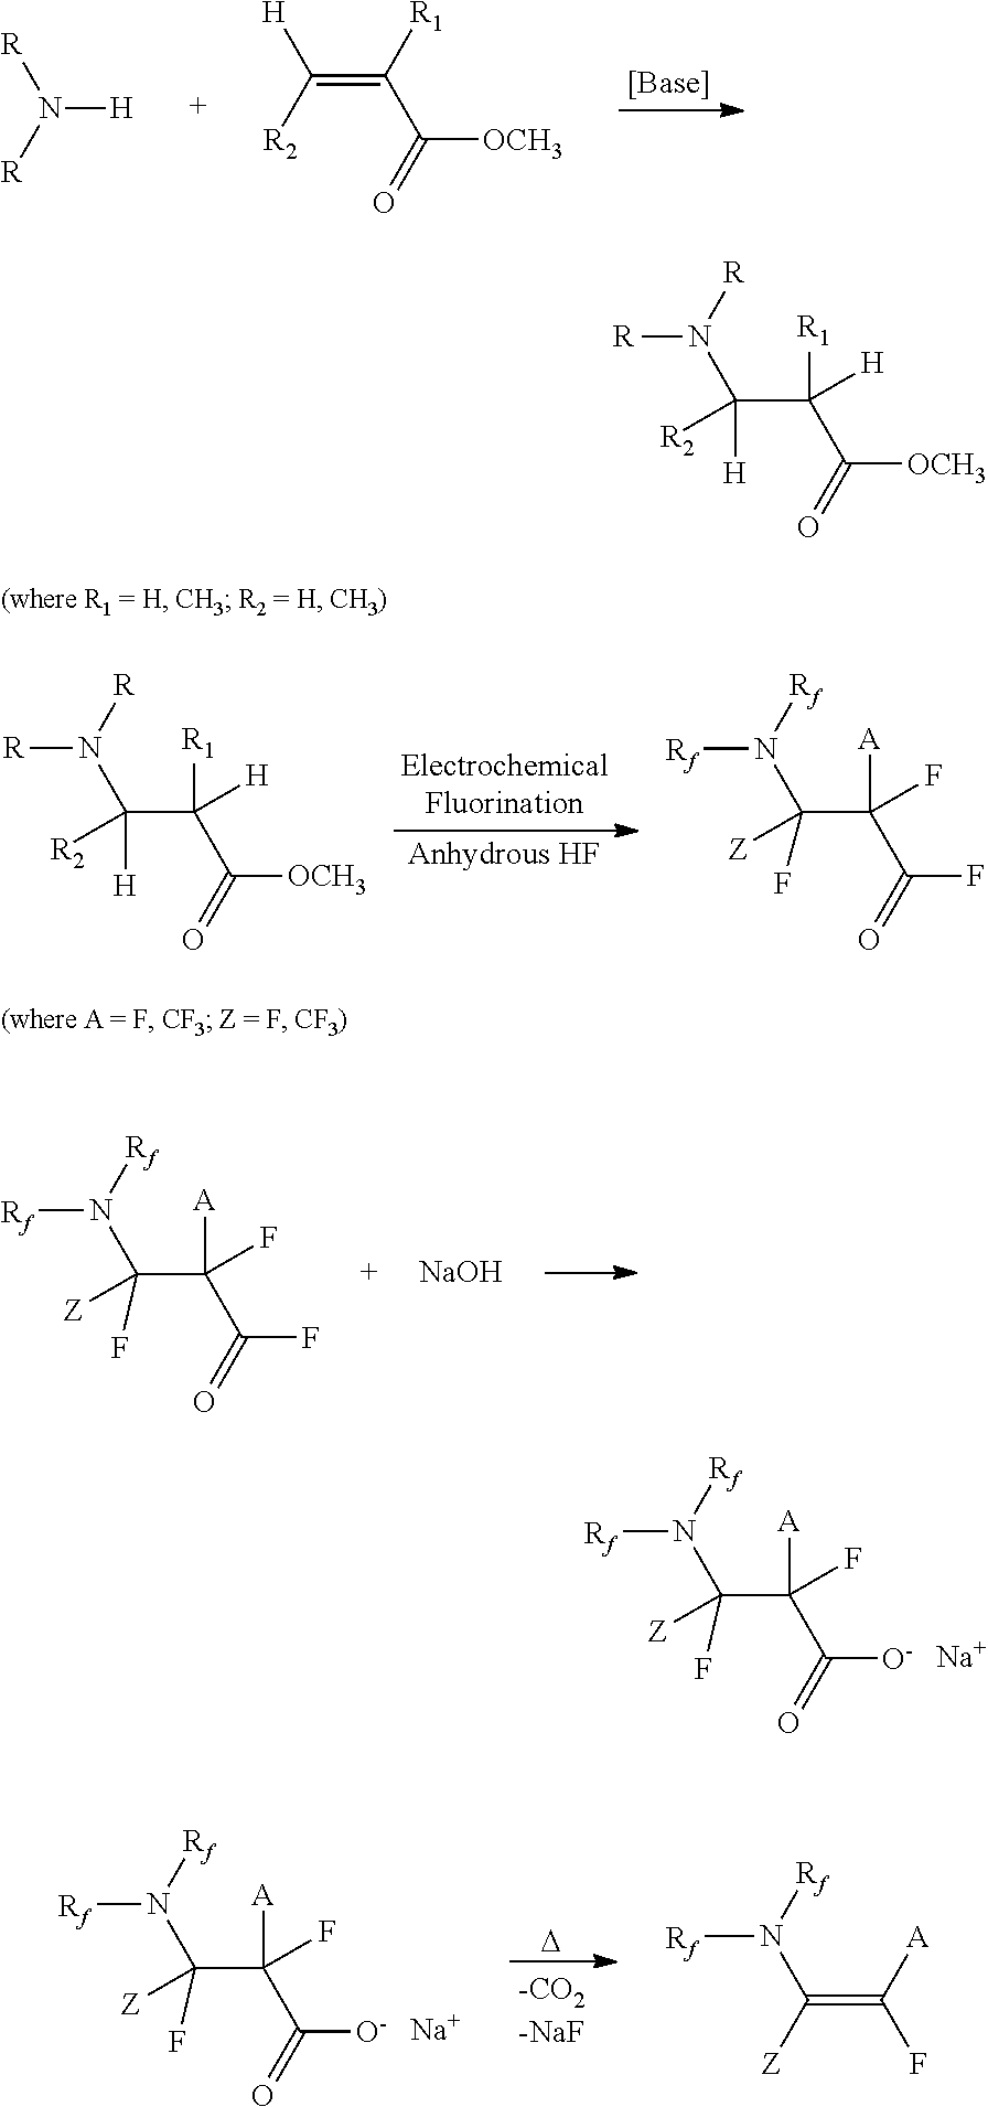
C(C([R1])(C([OCH3])=O)[H])([H])(N([R])[R])[R2].C(C([A])(C(F)=O)F)(F)(N([Rf])[Rf])[Z].C(C([A])(C([O-])=O)F)(F)(N([Rf])[Rf])[Z].[Na].[D].C(C([A])(C([O-])=O)F)(F)(N([Rf])[Rf])[Z].[Na].C(=C([A])F)([Z])N([Rf])[Rf].[H]N([R])[R].C(=C([R1])C([OCH3])=O)([R2])[H].C(C([A])(C(F)=O)F)(F)(N([Rf])[Rf])[Z].[NaOH].C(C([R1])(C([OCH3])=O)[H])([H])(N([R])[R])[R2]
